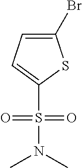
C1(Br)=CC=C(S(N(C)C)(=O)=O)S1
